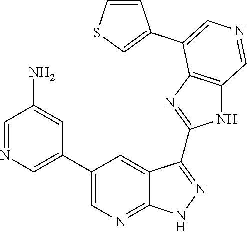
C1=NC=C(C2=CN=C3C(=C2)C(C2=NC4=C(N2)C=NC=C4C2=CSC=C2)=NN3)C=C1N
